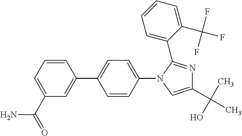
C1(C(=O)N)=CC=CC(C2=CC=C(N3C=C(C(C)(O)C)N=C3C3=CC=CC=C3C(F)(F)F)C=C2)=C1
